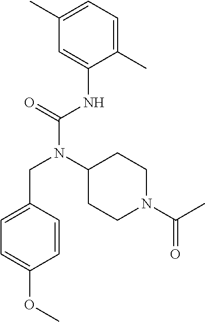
C1(C)=CC=C(C)C=C1NC(N(C1CCN(C(=O)C)CC1)CC1=CC=C(OC)C=C1)=O
